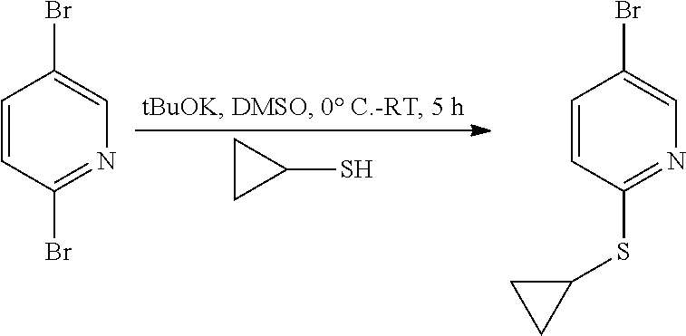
C1CC1S.C1=CC(Br)=NC=C1Br.C1=CC(SC2CC2)=NC=C1Br
